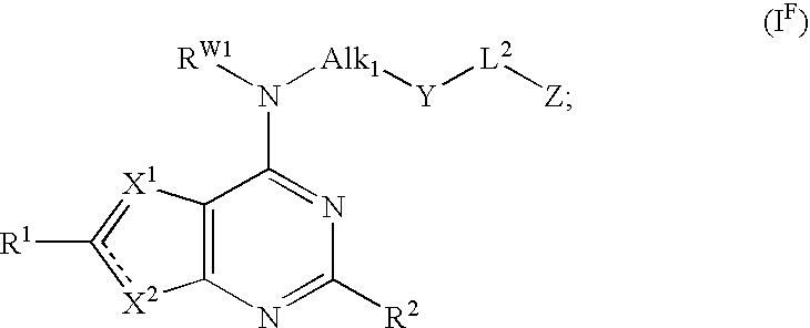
C12=C(N=C([R2])N=C1N([RW1])[Alk1][Y][L2][Z])[X2]c([R1])=[X1]2
